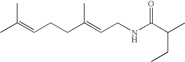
CC(=CCCC(=CCNC(C(C)CC)=O)C)C
